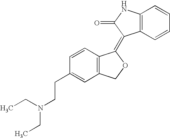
C12=C(C=CC=C1)C(=C1C3=C(CO1)C=C(CCN(CC)CC)C=C3)C(=O)N2
